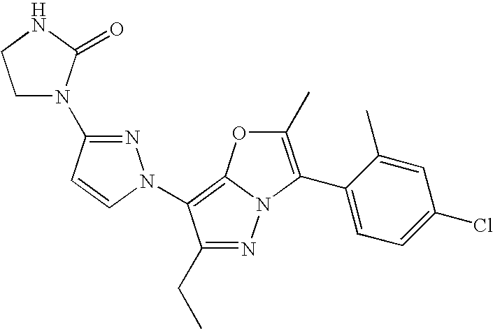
N1=C(CC)C(N2N=C(N3CCNC3=O)C=C2)=C2N1C(C1=CC=C(Cl)C=C1C)=C(C)O2
